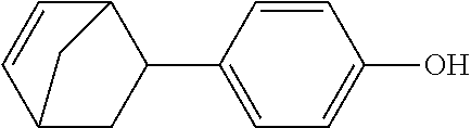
C1=CC(C2C3C=CC(C2)C3)=CC=C1O
